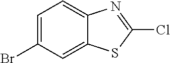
C1=C(Br)C=C2C(=C1)N=C(Cl)S2
